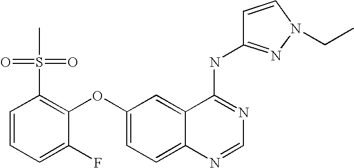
C1=CC=C(F)C(OC2=CC=C3C(=C2)C(NC2=NN(CC)C=C2)=NC=N3)=C1S(C)(=O)=O
